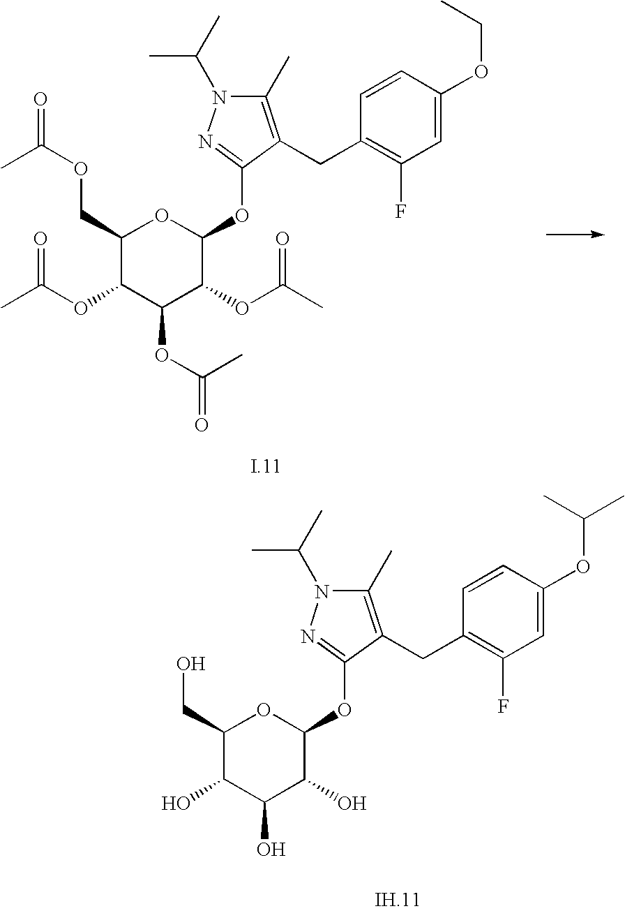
C1(COC(=O)C)C(OC(C)=O)C(OC(=O)C)C(OC(C)=O)C(OC2=NN(C(C)C)C(C)=C2CC2=C(F)C=C(OCC)C=C2)O1.C1(CO)C(O)C(O)C(O)C(OC2=NN(C(C)C)C(C)=C2CC2=C(F)C=C(OC(C)C)C=C2)O1
